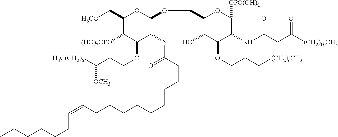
C1(C[H3CO])C([(HO)2OPO])C(OCCC([H3C(CH2)6])[OCH3])C(NC(CCCCCCCCCC=CCCCCCC)=O)C(OCC2C(O)C(OCCC[(CH2)6CH3])C(NC(CC([(CH2)10CH3])=O)=O)C([OPO(OH)2])O2)O1
